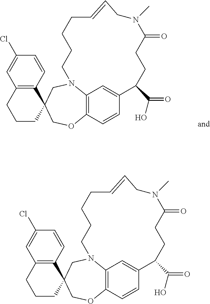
C1=CC2=C(C=C1Cl)CCCC21COC2=C3N(C1)CCCCC=CCN(C)C(=O)CCC(C(O)=O)C(=C3)C=C2.C1=CC2=C(C=C1Cl)CCCC21COC2=C3N(C1)CCCCC=CCN(C)C(=O)CCC(C(O)=O)C(=C3)C=C2
